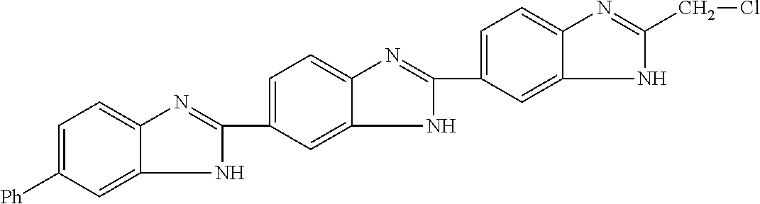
C1(C2=CC=C3N=C(CCl)NC3=C2)=NC2=CC=C(C3=NC4=CC=C([Ph])C=C4N3)C=C2N1
